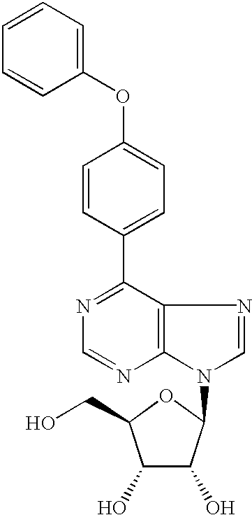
C1=CC(OC2=CC=CC=C2)=CC=C1C1=NC=NC2=C1N=CN2C1C(O)C(O)C(CO)O1
